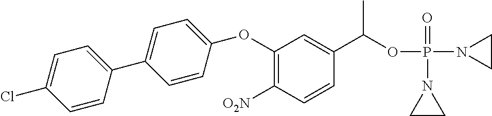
C1(OC2=CC=C(C3=CC=C(Cl)C=C3)C=C2)=C([O2N])C=CC(C(OP(N2CC2)(=O)N2CC2)C)=C1
